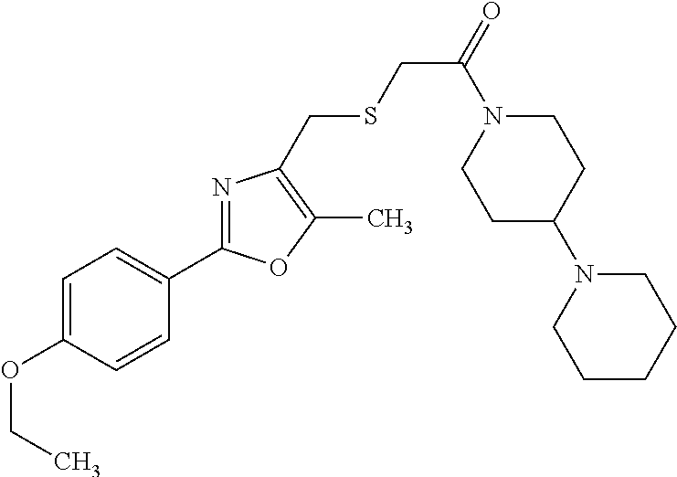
C1=C(OCC)C=CC(C2=NC(CSCC(=O)N3CCC(N4CCCCC4)CC3)=C(C)O2)=C1
